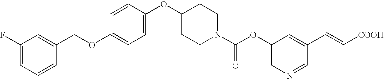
C1C(OC2=CC=C(OCC3=CC(F)=CC=C3)C=C2)CCN(C(OC2=CN=CC(C=C[COOH])=C2)=O)C1
